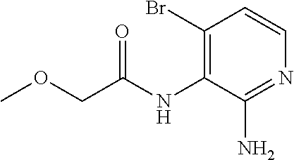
C1(Br)=C(NC(COC)=O)C(N)=NC=C1
